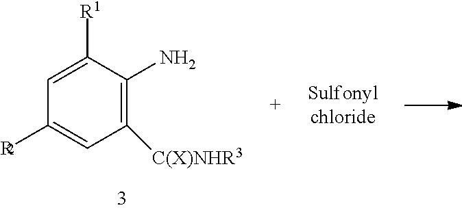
C1([C(X)NHR3])=C(N)C([R1])=CC([R2])=C1
